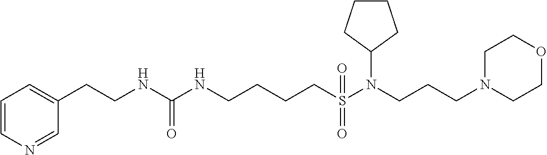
C(CNC(NCCCCS(N(CCCN1CCOCC1)C1CCCC1)(=O)=O)=O)C1=CC=CN=C1
